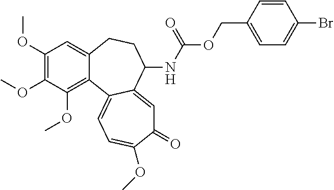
C1(OC)=C(OC)C(OC)=C2C(=C1)CCC(NC(OCC1=CC=C(Br)C=C1)=O)C1=CC(=O)C(OC)=CC=C21
